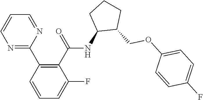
C1(C2=C(C(=O)NC3C(COC4=CC=C(F)C=C4)CCC3)C(F)=CC=C2)=NC=CC=N1
